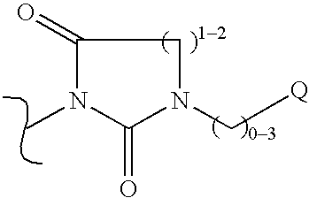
CN1C(=O)CN(C[Q])C1=O
